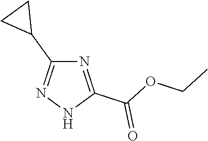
N1=C(C(OCC)=O)NN=C1C1CC1
